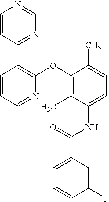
C1=CC(C2=C(OC3=C(C)C(NC(C4=CC=CC(F)=C4)=O)=CC=C3C)N=CC=C2)=NC=N1
